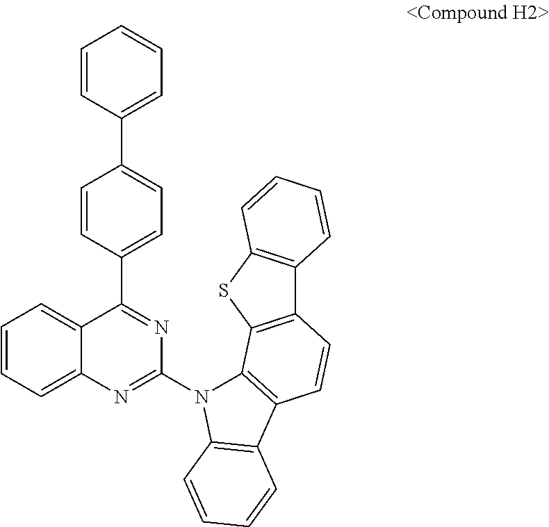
C1=CC(C2=CC=C(C3=NC(N4C5=C(C=CC6=C5SC5=C6C=CC=C5)C5=C4C=CC=C5)=NC4=CC=CC=C34)C=C2)=CC=C1
